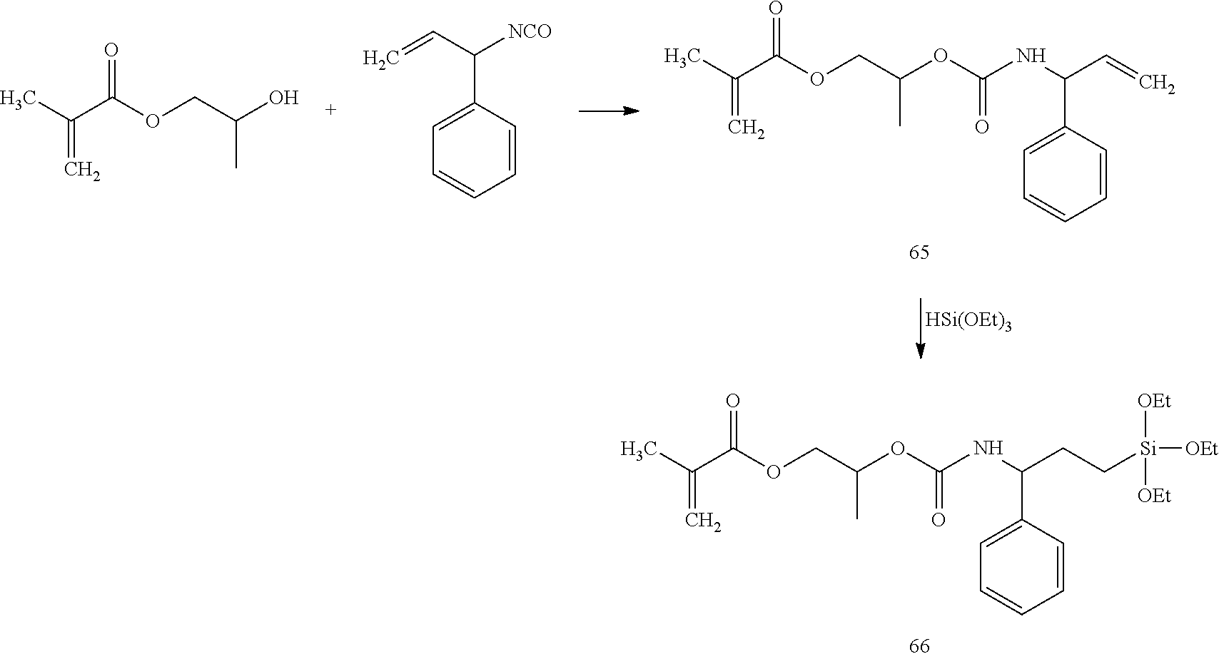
[HSi(OEt)3].CC(C(OCC(OC(NC(C=C)C1=CC=CC=C1)=O)C)=O)=C.CC(C(OCC(O)C)=O)=C.C=CC([NCO])C1=CC=CC=C1.CC(C(OCC(OC(NC(CC[Si]([OEt])([OEt])[OEt])C1=CC=CC=C1)=O)C)=O)=C
